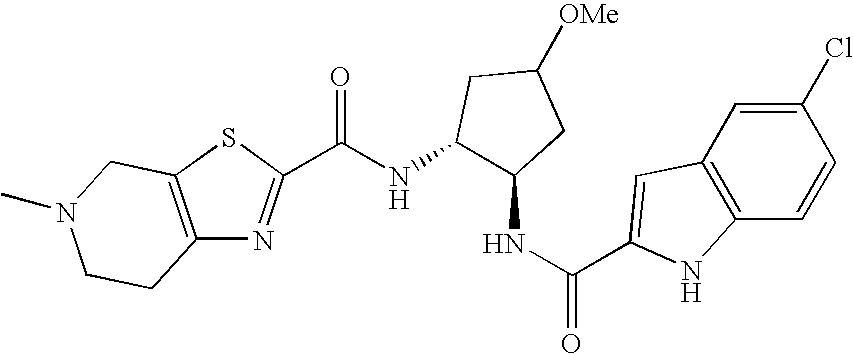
C(NC1C(NC(=O)C2=CC3=C(C=CC(Cl)=C3)N2)CC([OMe])C1)(=O)C1=NC2=C(S1)CN(C)CC2
